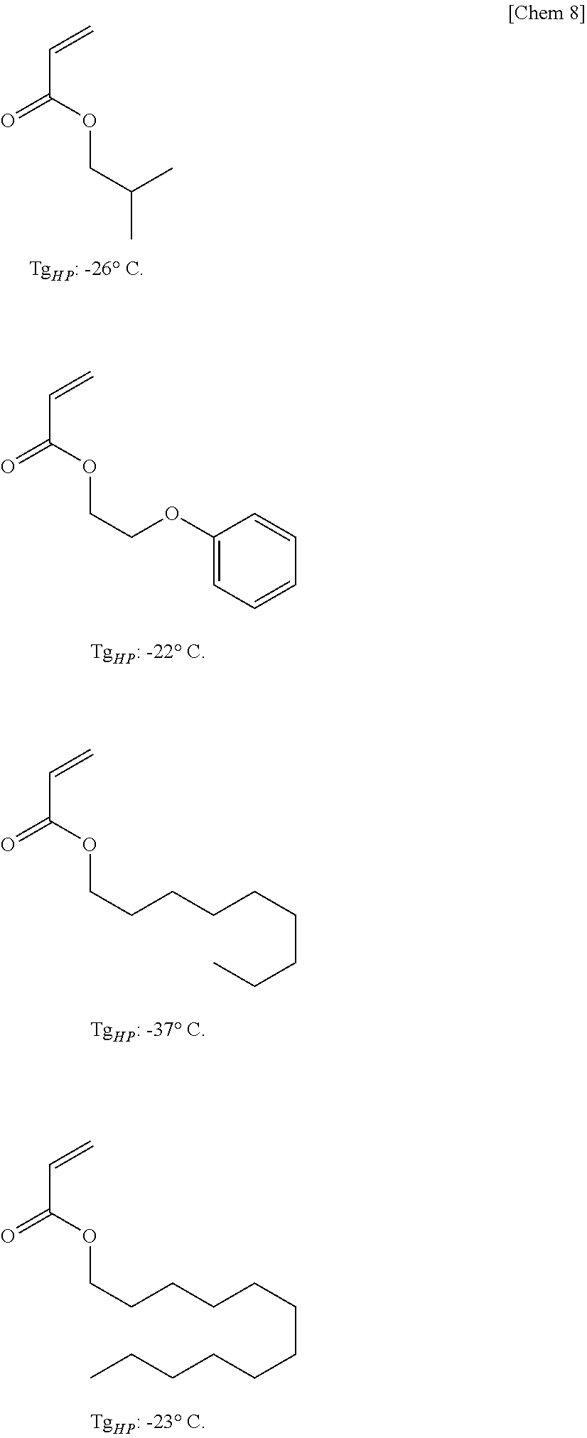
O=C(OCC(C)C)C=C.O=C(OCCOC1=CC=CC=C1)C=C.O=C(OCCCCCCCCC)C=C.O=C(OCCCCCCCCCCCC)C=C
